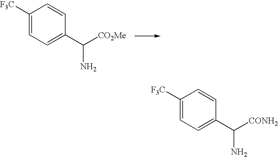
C1([F3C])=CC=C(C([CO2Me])N)C=C1.C1([F3C])=CC=C(C([CONH2])N)C=C1
